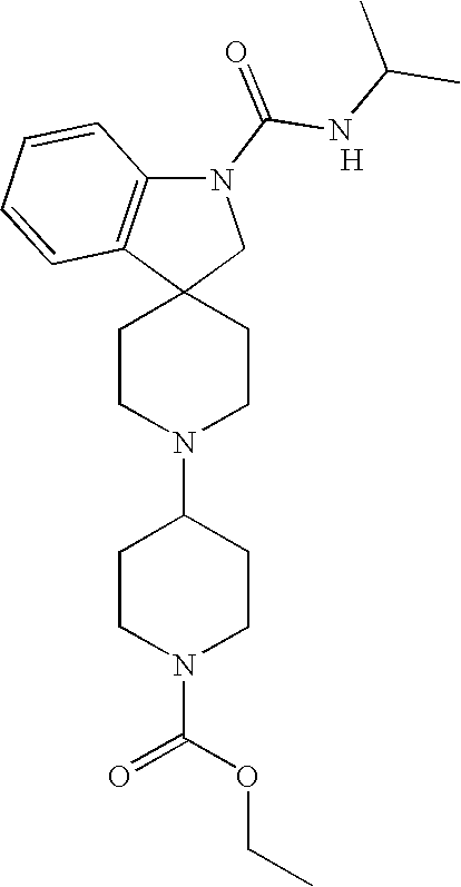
C1CN(C2CCN(C(OCC)=O)CC2)CCC12CN(C(NC(C)C)=O)C1=C2C=CC=C1.[H]
